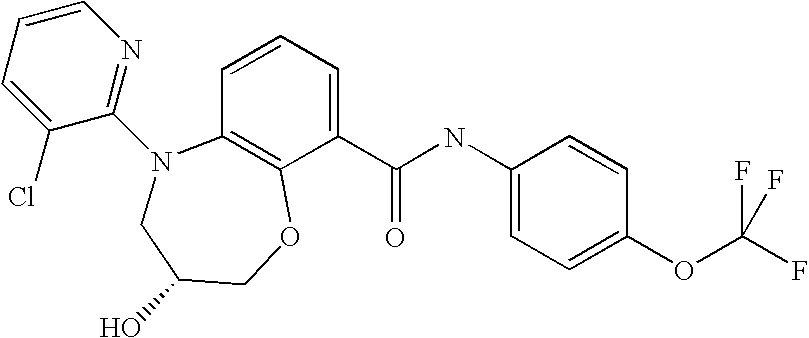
C12=C(C=CC=C1C(NC1=CC=C(OC(F)(F)F)C=C1)=O)N(C1=NC=CC=C1Cl)CC(O)CO2
